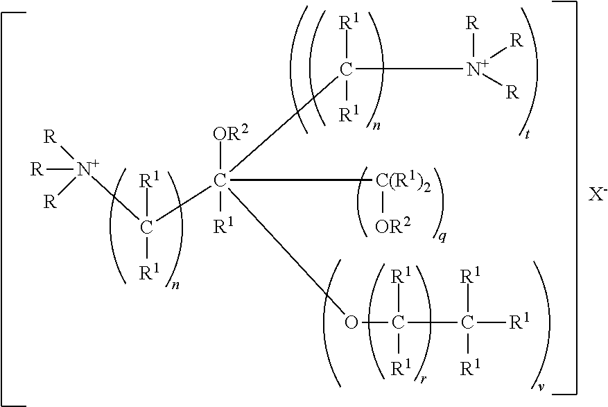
[R][N+]([R])([R])C([R1])([R1])C([C(R1)2][OR2])([OR2])([R1])(C([R1])([R1])[N+]([R])([R])[R])OC([R1])([R1])C([R1])([R1])[R1].[X-]
